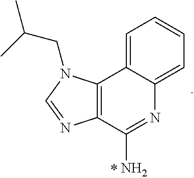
C1=C2C(=CC=C1)N=C(N)C1=C2N(CC(C)C)C=N1
